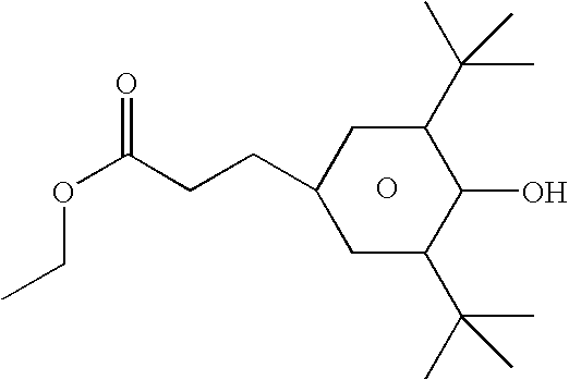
C1(CCC(OCC)=O)CC(C(C)(C)C)C(O)C(C(C)(C)C)C1.O
